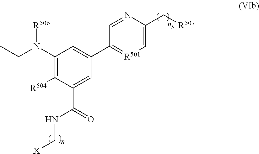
C1(N([R506])CC)=C([R504])C(C(NC[X])=O)=CC(C2=[R501]C=C(C[R507])N=C2)=C1
